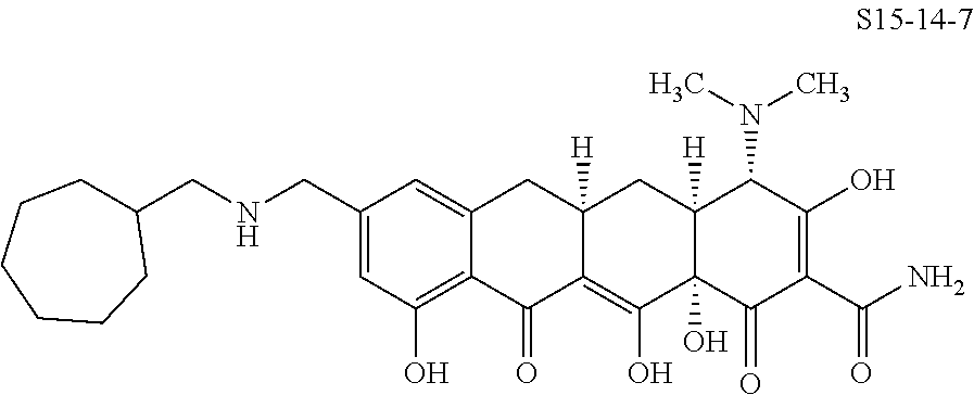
C1(CNCC2CCCCCC2)=CC(O)=C2C(=C1)CC1([H])C(=C(O)C3(O)C([H])(C1)C(N(C)C)C(O)=C(C(N)=O)C3=O)C2=O
